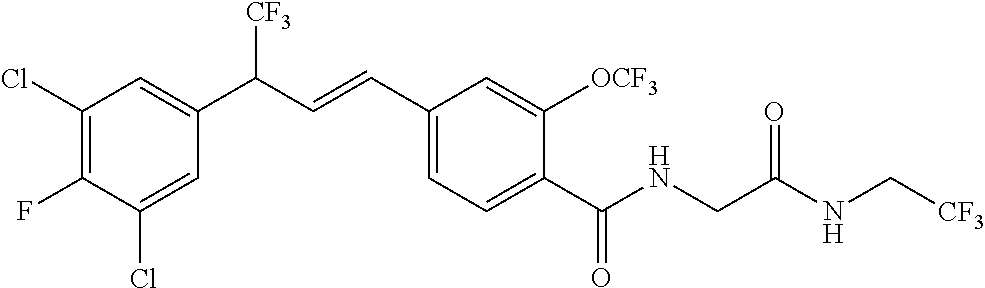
C1(C(=O)NCC(NC[CF3])=O)=CC=C(C=CC(C2=CC(Cl)=C(F)C(Cl)=C2)[CF3])C=C1[OCF3]
